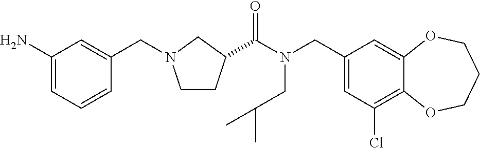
C1(CN(C(=O)C2CCN(CC3=CC(N)=CC=C3)C2)CC(C)C)=CC(Cl)=C2C(=C1)OCCCO2
